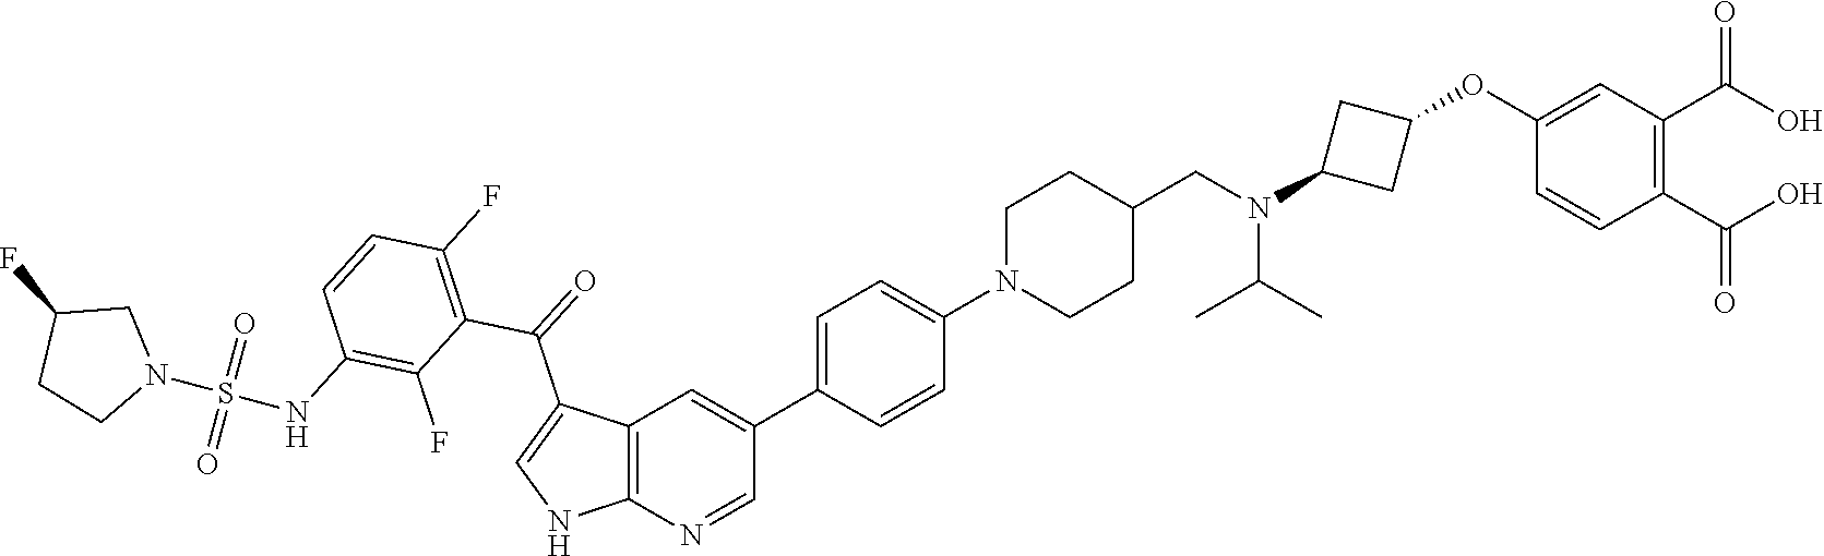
C1(OC2CC(N(CC3CCN(C4=CC=C(C5=CC6=C(N=C5)NC=C6C(C5=C(F)C=CC(NS(N6CC(F)CC6)(=O)=O)=C5F)=O)C=C4)CC3)C(C)C)C2)=CC(C(O)=O)=C(C(O)=O)C=C1
